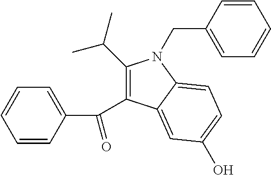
C1(C(C)C)=C(C(C2=CC=CC=C2)=O)C2=CC(O)=CC=C2N1CC1=CC=CC=C1
